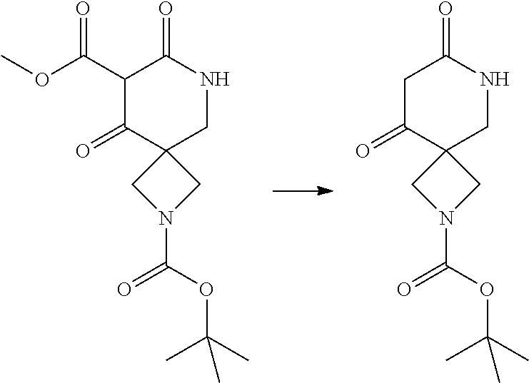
O(C(C1C(=O)C2(CNC1=O)CN(C(OC(C)(C)C)=O)C2)=O)C.C1C(=O)C2(CNC1=O)CN(C(OC(C)(C)C)=O)C2
